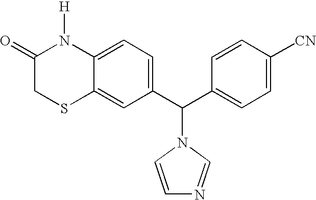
C1(C(C2=CC=C([CN])C=C2)N2C=NC=C2)=CC=C2C(=C1)SCC(=O)N2[H]
